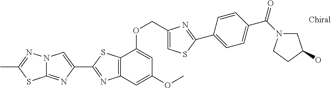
C12=NC(C3=NC4=C(S3)C(OCC3=CSC(C5=CC=C(C(N6CC(O)CC6)=O)C=C5)=N3)=CC(OC)=C4)=CN1N=C(C)S2
